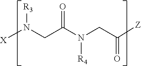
[R4]N(CC(=O)[Z])C(CN([R3])[X])=O
